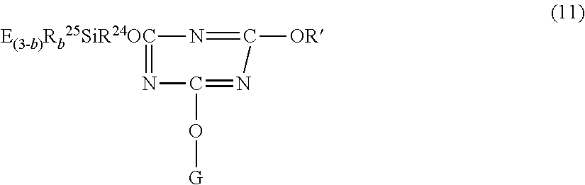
[E(3-b)Rb25SiR24OC]1=NC(O[G])=NC([OR])=N1
